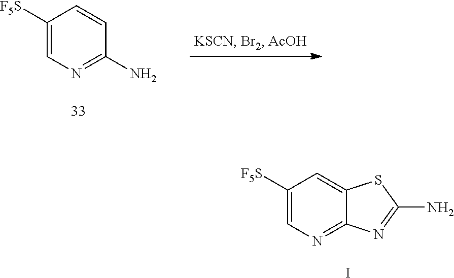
N1=C2C(=CC([F5S])=C1)SC(N)=N2.I.N1=C(N)C=CC([F5S])=C1
